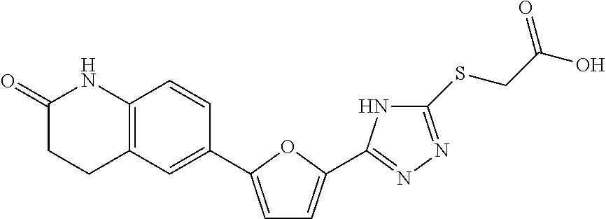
C1(SCC(O)=O)=NN=C(C2=CC=C(C3=CC4=C(C=C3)NC(=O)CC4)O2)N1
